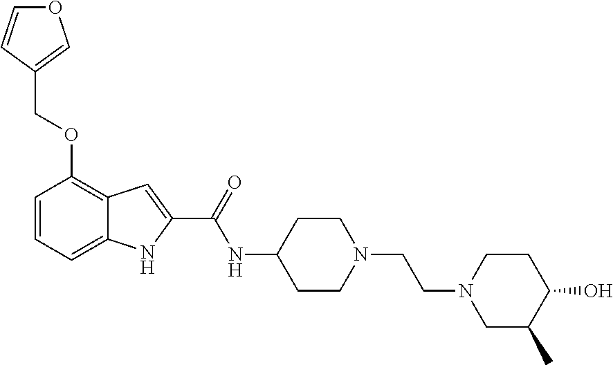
C1=CC=C2C(=C1OCC1=COC=C1)C=C(C(=O)NC1CCN(CCN3CC(C)C(O)CC3)CC1)N2
